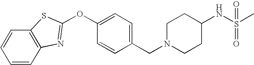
C1=CC(CN2CCC(NS(C)(=O)=O)CC2)=CC=C1OC1=NC2=C(C=CC=C2)S1
